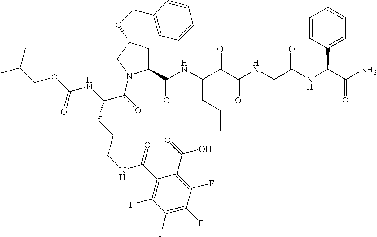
C1(C(NC(C(C(NCC(NC(C(N)=O)C2=CC=CC=C2)=O)=O)=O)CCC)=O)CC(OCC2=CC=CC=C2)CN1C(C(CCCNC(C1=C(F)C(F)=C(F)C(F)=C1C(=O)O)=O)NC(OCC(C)C)=O)=O
